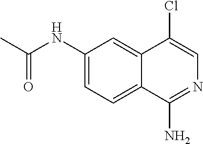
C1(NC(=O)C)=CC=C2C(=C1)C(Cl)=CN=C2N
